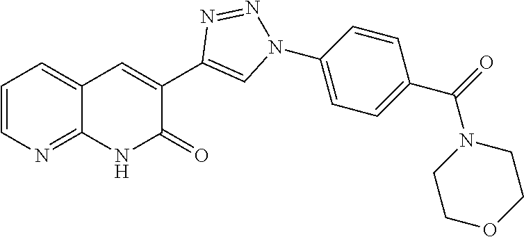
C12=NC=CC=C1C=C(C1=CN(C3=CC=C(C(=O)N4CCOCC4)C=C3)N=N1)C(=O)N2
